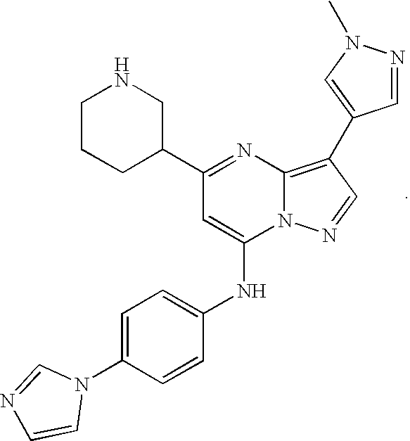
C1=C(N2C=NC=C2)C=CC(NC2=CC(C3CNCCC3)=NC3=C(C4=CN(C)N=C4)C=NN23)=C1
